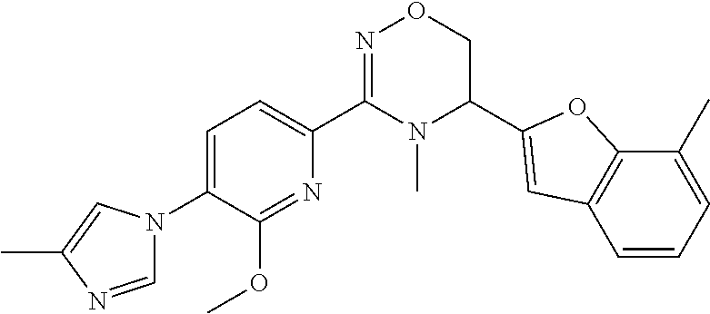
C1=C(N2C=NC(C)=C2)C(OC)=NC(C2=NOCC(C3=CC4=C(O3)C(C)=CC=C4)N2C)=C1
